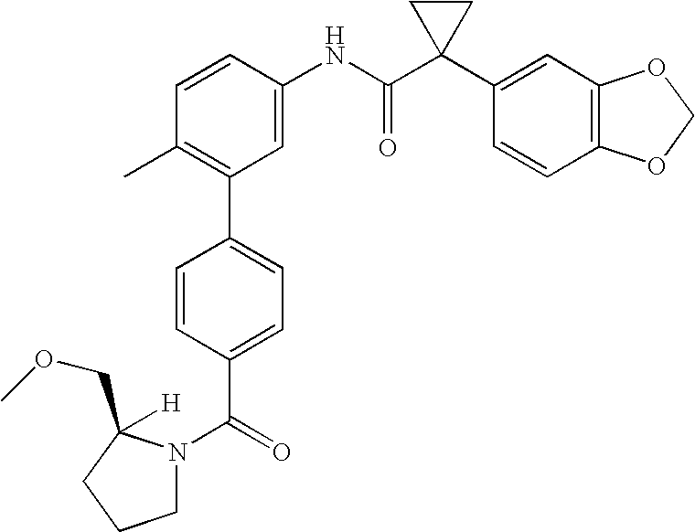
C1=CC(NC(C2(C3=CC4=C(C=C3)OCO4)CC2)=O)=CC(C2=CC=C(C(N3CCCC3(COC)[H])=O)C=C2)=C1C
